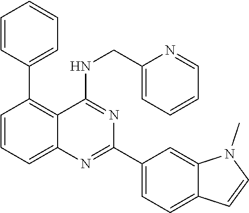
C1(C2=C3C(=CC=C2)N=C(C2=CC=C4C(=C2)N(C)C=C4)N=C3NCC2=CC=CC=N2)=CC=CC=C1
